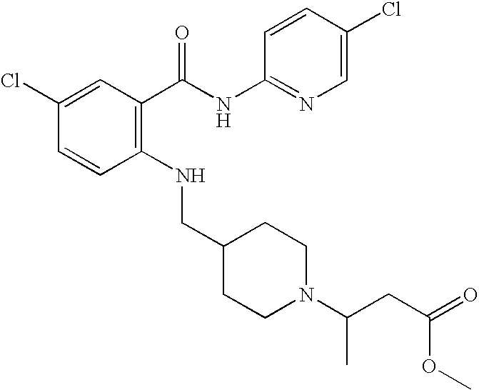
C1(Cl)=CC(C(NC2=NC=C(Cl)C=C2)=O)=C(NCC2CCN(C(CC(=O)OC)C)CC2)C=C1
